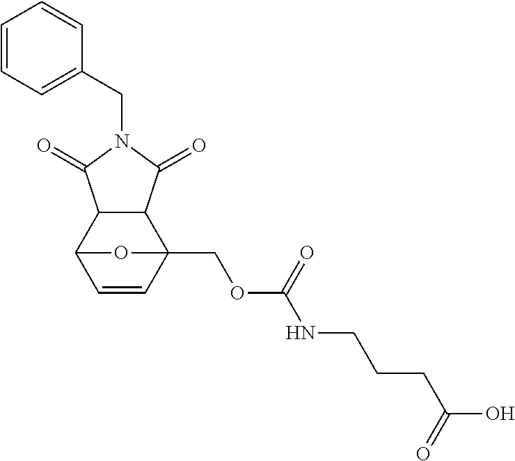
C1=CC=C(CN2C(=O)C3C(C2=O)C2(COC(NCCCC(O)=O)=O)C=CC3O2)C=C1
